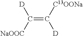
C(=C([D])[C13OONa])([D])[NaOOC]
